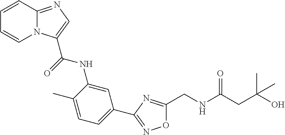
N12C(=NC=C1C(=O)NC1=CC(C3=NOC(CNC(CC(O)(C)C)=O)=N3)=CC=C1C)C=CC=C2
